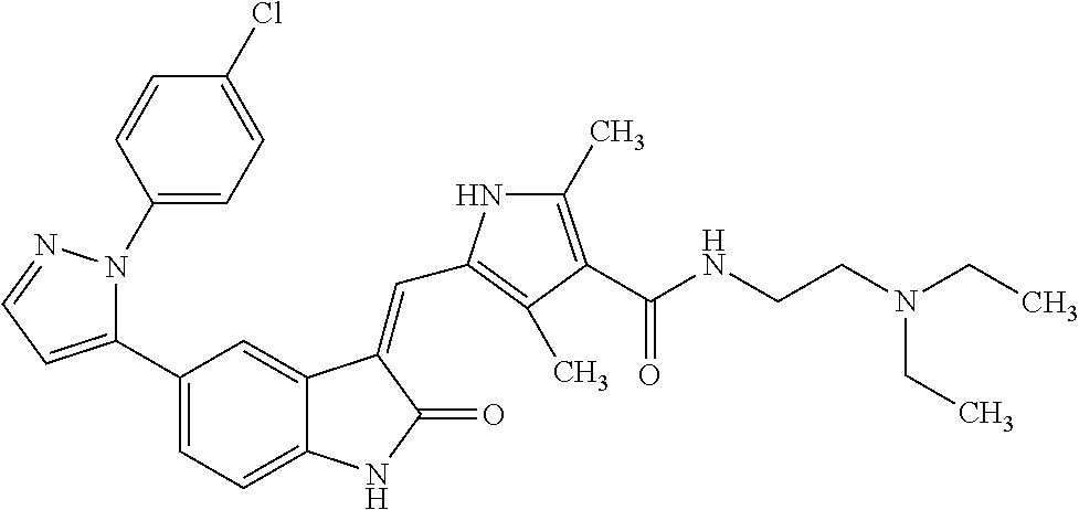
N1(C2=CC=C(Cl)C=C2)C(C2=CC=C3C(=C2)C(=CC2=C(C)C(C(NCCN(CC)CC)=O)=C(C)N2)C(=O)N3)=CC=N1
